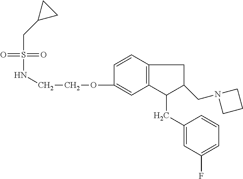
S(=O)(=O)(CC1CC1)NCCOC1=CC2=C(C=C1)CC(CN1CCC1)C2CC1=CC(F)=CC=C1
